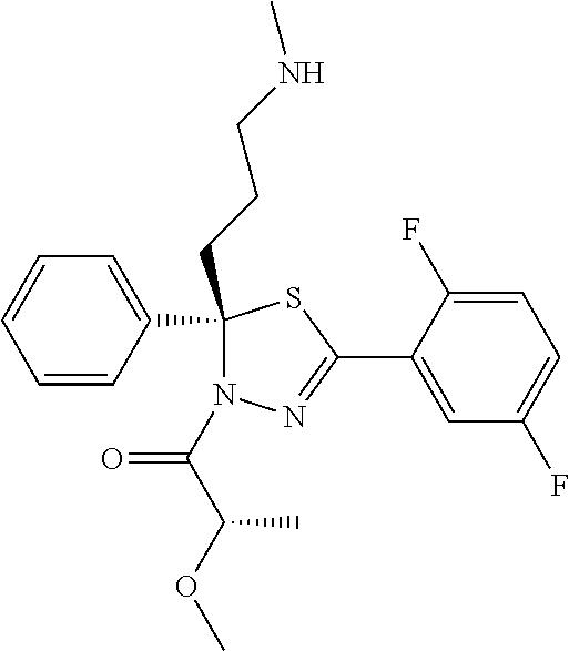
C1(CCCNC)(C2=CC=CC=C2)N(C(C(OC)C)=O)N=C(C2=CC(F)=CC=C2F)S1
